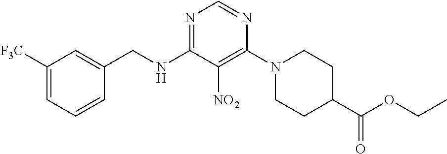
N1=C(NCC2=CC([F3C])=CC=C2)C([NO2])=C(N2CCC(C(OCC)=O)CC2)N=C1
